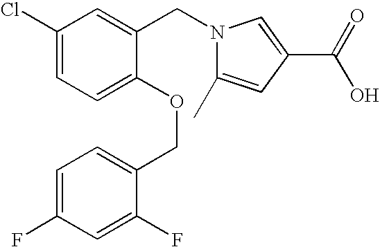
C1(Cl)=CC=C(OCC2=CC=C(F)C=C2F)C(CN2C(C)=CC(C(=O)O)=C2)=C1
